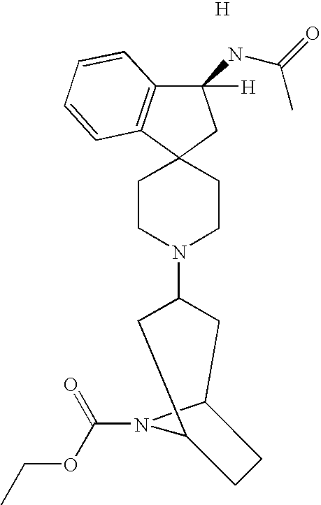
C1(NC(=O)C)([H])C2=C(C3(C1)CCN(C1CC4N(C(OCC)=O)C(C1)CC4)CC3)C=CC=C2.[H]
